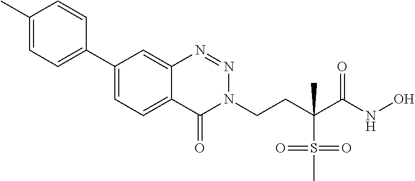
N1=NC2=CC(C3=CC=C(C)C=C3)=CC=C2C(=O)N1CCC(S(=O)(=O)C)(C)C(=O)NO
